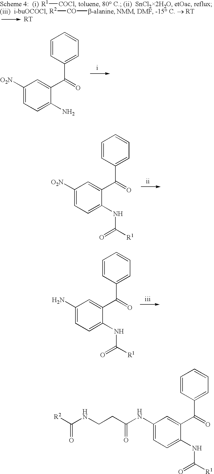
C1([O2N])=CC=C(NC([R1])=O)C(C(=O)C2=CC=CC=C2)=C1.C1(N)=CC=C(NC([R1])=O)C(C(=O)C2=CC=CC=C2)=C1.C1(NC(CCNC([R2])=O)=O)=CC=C(NC([R1])=O)C(C(=O)C2=CC=CC=C2)=C1.[R1][COCl].C1([O2N])=CC=C(N)C(C(=O)C2=CC=CC=C2)=C1.[R2][CO][b-alanine].[RT]
